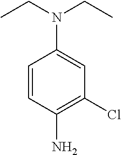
C1=CC(N)=C(Cl)C=C1N(CC)CC
